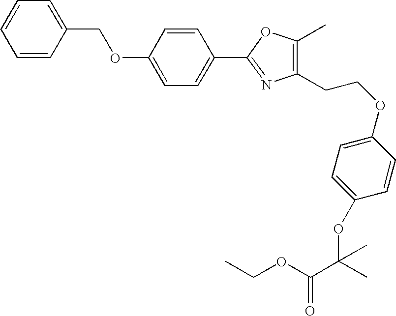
C1=CC(COC2=CC=C(C3=NC(CCOC4=CC=C(OC(C(OCC)=O)(C)C)C=C4)=C(C)O3)C=C2)=CC=C1
